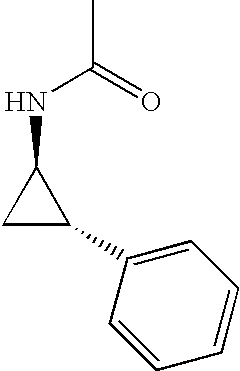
C1=CC=CC=C1C1C(NC(C)=O)C1
